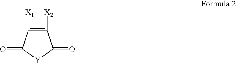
C1([X2])=C([X1])C(=O)[Y]C1=O
